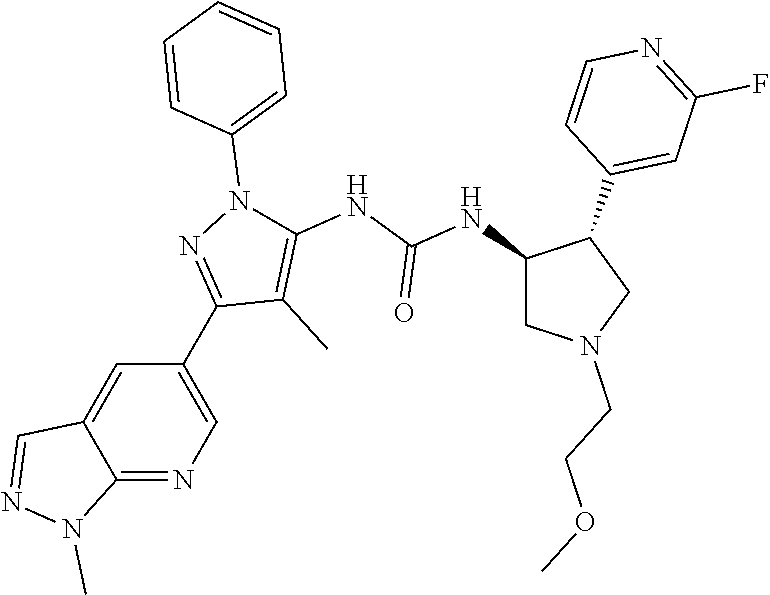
C1(C2=NN(C3=CC=CC=C3)C(NC(NC3CN(CCOC)CC3C3=CC(F)=NC=C3)=O)=C2C)=CN=C2C(=C1)C=NN2C
